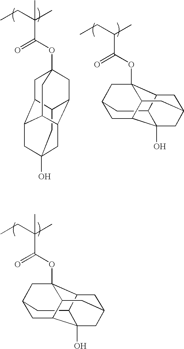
C12CC3(O)CC4C1CC1(OC(C(CC)(C)C)=O)CC2C(C4C1)C3.C12CC3CC4C5C(OC(C(CC)C)=O)(C1CC(CC24O)C5)C3.C12CC3CC4C5C(OC(C(CC)(C)C)=O)(C1CC(CC24O)C5)C3
